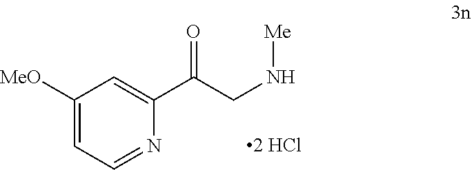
C1([MeO])=CC=NC(C(CN[Me])=O)=C1.[2 HCl]
